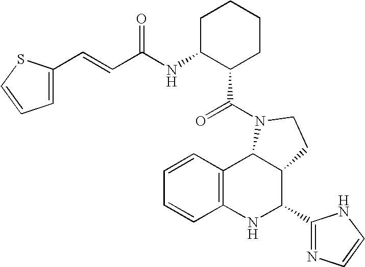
C1=CC2=C(C=C1)NC(C1=NC=CN1)C1C2N(C(=O)C2CCCCC2NC(=O)C=CC2=CC=CS2)CC1
